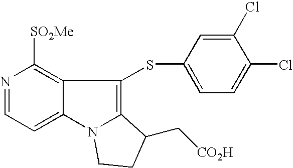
N1=CC=C2C(=C1[SO2Me])C(SC1=CC=C(Cl)C(Cl)=C1)=C1N2CCC1C[CO2H]
